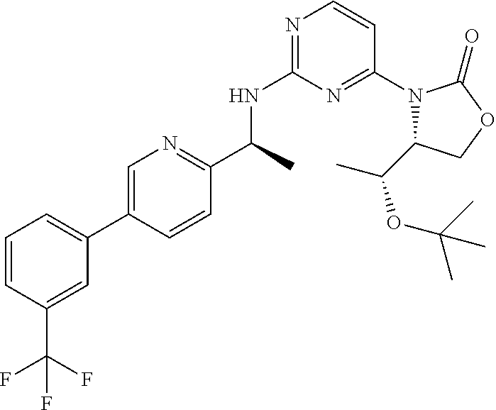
C1=CC(C(F)(F)F)=CC(C2=CN=C(C(C)NC3=NC=CC(N4C(C(C)OC(C)(C)C)COC4=O)=N3)C=C2)=C1
